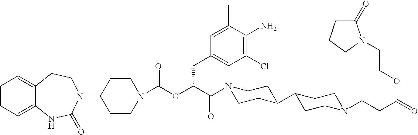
C1(N2C(=O)NC3=CC=CC=C3CC2)CCN(C(OC(C(=O)N2CCC(C3CCN(CCC(=O)OCCN4C(=O)CCC4)CC3)CC2)CC2=CC(Cl)=C(N)C(C)=C2)=O)CC1
